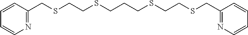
C1=CN=C(CSCCSCCCSCCSCC2=NC=CC=C2)C=C1
